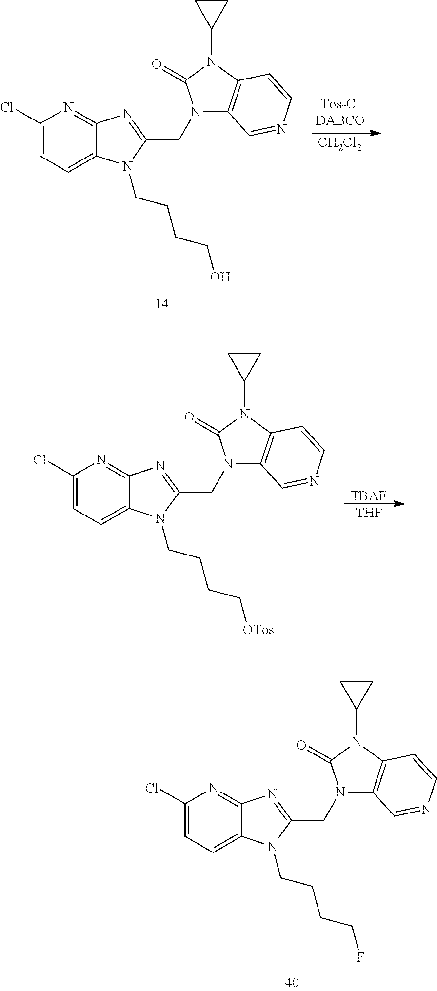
C1(Cl)=CC=C2C(=N1)N=C(CN1C3=C(N(C4CC4)C1=O)C=CN=C3)N2CCCCO.[CH2Cl2].C1(Cl)=CC=C2C(=N1)N=C(CN1C3=C(N(C4CC4)C1=O)C=CN=C3)N2CCCC[OTos].[THF].[TBAF].C1(Cl)=CC=C2C(=N1)N=C(CN1C3=C(N(C4CC4)C1=O)C=CN=C3)N2CCCCF
